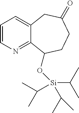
C1=CN=C2C(=C1)CC(=O)CCC2O[Si](C(C)C)(C(C)C)C(C)C
